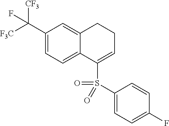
C1(C([F3C])([CF3])F)=CC=C2C(=C1)CCC=C2S(C1=CC=C(F)C=C1)(=O)=O
